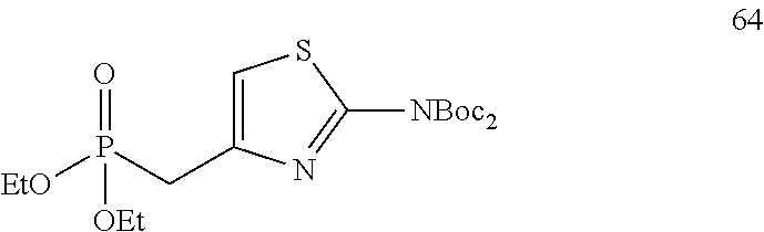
C1=C(CP([EtO])(=O)[OEt])N=C([NBoc2])S1
